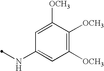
C1([OCH3])=C([OCH3])C([OCH3])=CC(NC)=C1
